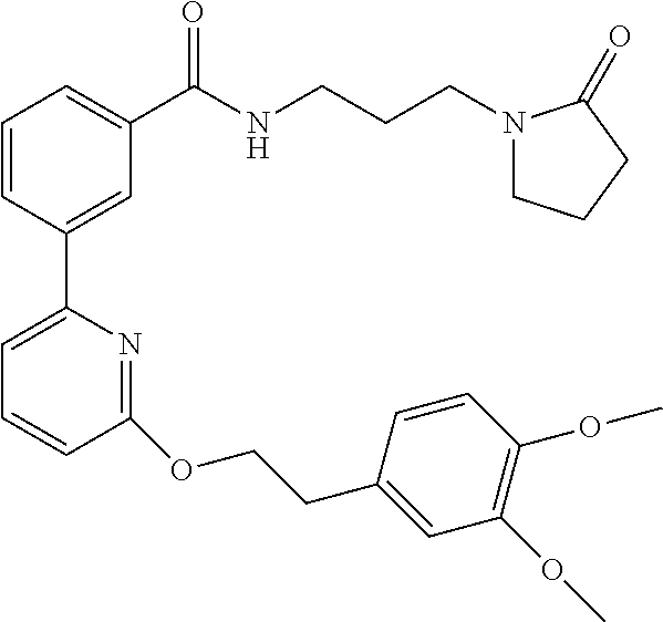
C1=CC(C2=CC=CC(OCCC3=CC(OC)=C(OC)C=C3)=N2)=CC(C(NCCCN2CCCC2=O)=O)=C1
